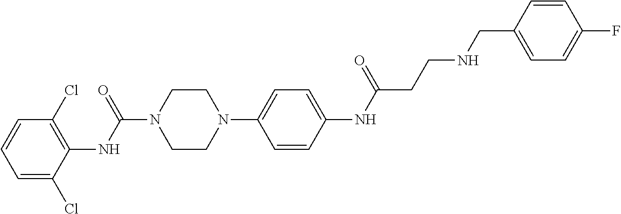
C1=C(Cl)C(NC(N2CCN(C3=CC=C(NC(=O)CCNCC4=CC=C(F)C=C4)C=C3)CC2)=O)=C(Cl)C=C1
